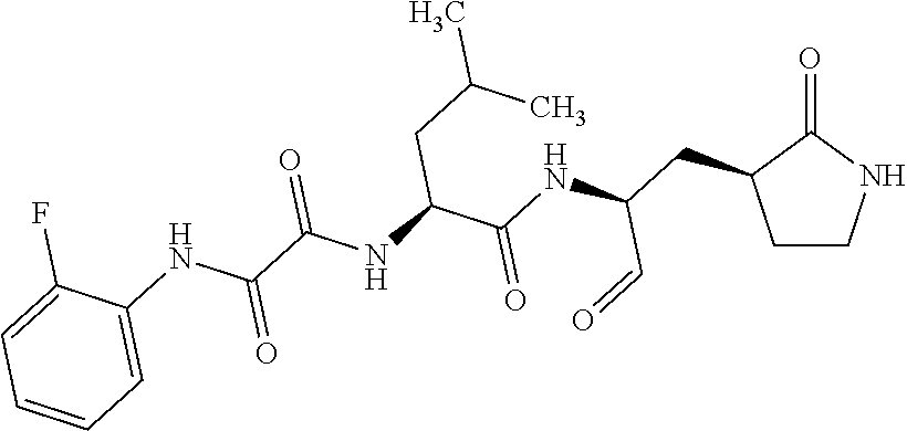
C1CNC(=O)C1CC(NC(C(NC(C(NC1=CC=CC=C1F)=O)=O)CC(C)C)=O)C=O
